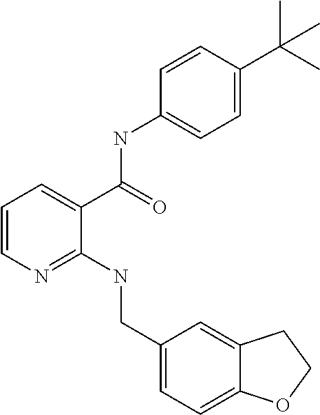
C1=CN=C(NCC2=CC=C3C(=C2)CCO3)C(C(=O)NC2=CC=C(C(C)(C)C)C=C2)=C1
